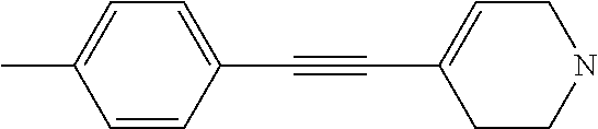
C1=CC(C#CC2=CCNCC2)=CC=C1C
